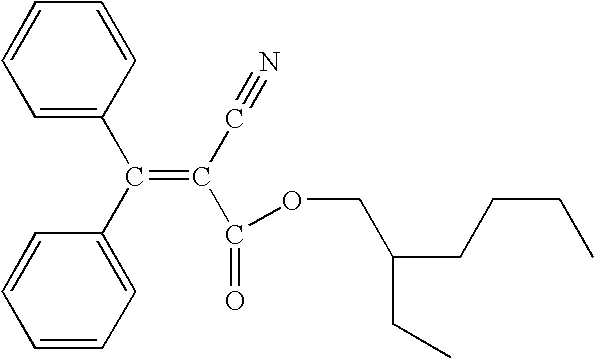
C1=CC=C(C(=C(C(=O)OCC(CC)CCCC)C#N)C2=CC=CC=C2)C=C1
